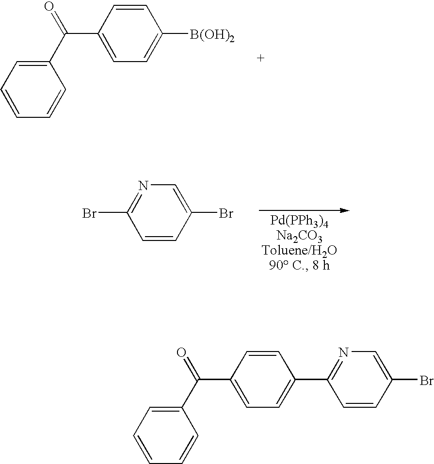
C1=CC(C(=O)C2=CC=C([B(OH)2])C=C2)=CC=C1.BrC1=NC=C(Br)C=C1.C1=CC(C(=O)C2=CC=C(C3=NC=C(Br)C=C3)C=C2)=CC=C1
